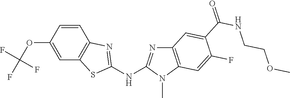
O(C1=CC2=C(C=C1)N=C(NC1=NC3=C(N1C)C=C(F)C(C(NCCOC)=O)=C3)S2)C(F)(F)F
